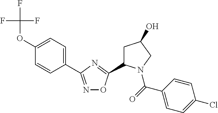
C1=C(OC(F)(F)F)C=CC(C2=NOC(C3CC(O)CN3C(=O)C3=CC=C(Cl)C=C3)=N2)=C1
